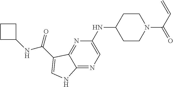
N(C1CCN(C(C=C)=O)CC1)C1=CN=C2C(=N1)C(C(NC1CCC1)=O)=CN2
